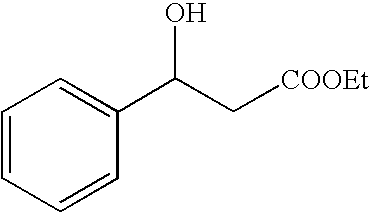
C1=CC=CC(C(C[COOEt])O)=C1
